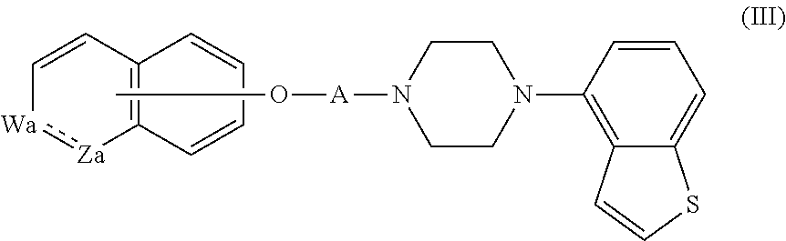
C1=CC=CC2=C1[Za]:[Wa]C=C2.CO[A]N1CCN(C2=C3C(=CC=C2)SC=C3)CC1
